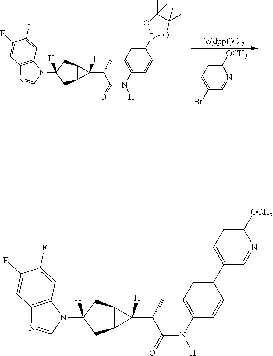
C12=C(N(C3([H])CC4C(C3)C4([H])C(C(=O)N([H])C3=CC=C(B4OC(C)(C)C(C)(C)O4)C=C3)C)C=N1)C=C(F)C(F)=C2.C1([OCH3])=CC=C(Br)C=N1.C12=C(N(C3([H])CC4C(C3)C4([H])C(C(=O)N([H])C3=CC=C(C4=CC=C([OCH3])N=C4)C=C3)C)C=N1)C=C(F)C(F)=C2
